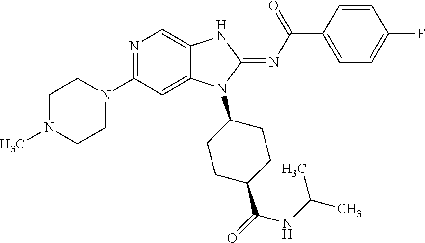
N1(C2=NC=C3C(=C2)N(C2CCC(C(=O)NC(C)C)CC2)C(=NC(C2=CC=C(F)C=C2)=O)N3)CCN(C)CC1
